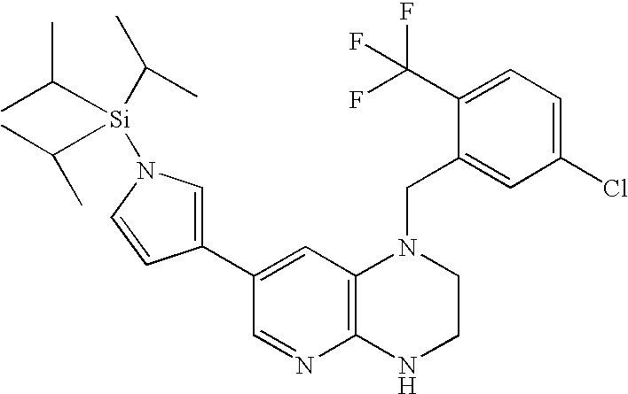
C1(C(F)(F)F)=CC=C(Cl)C=C1CN1C2=C(NCC1)N=CC(C1=CN([Si](C(C)C)(C(C)C)C(C)C)C=C1)=C2
